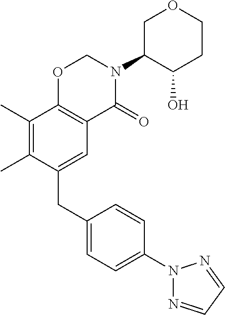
C1(CC2=CC3=C(C(C)=C2C)OCN(C2C(O)CCOC2)C3=O)=CC=C(N2N=CC=N2)C=C1
